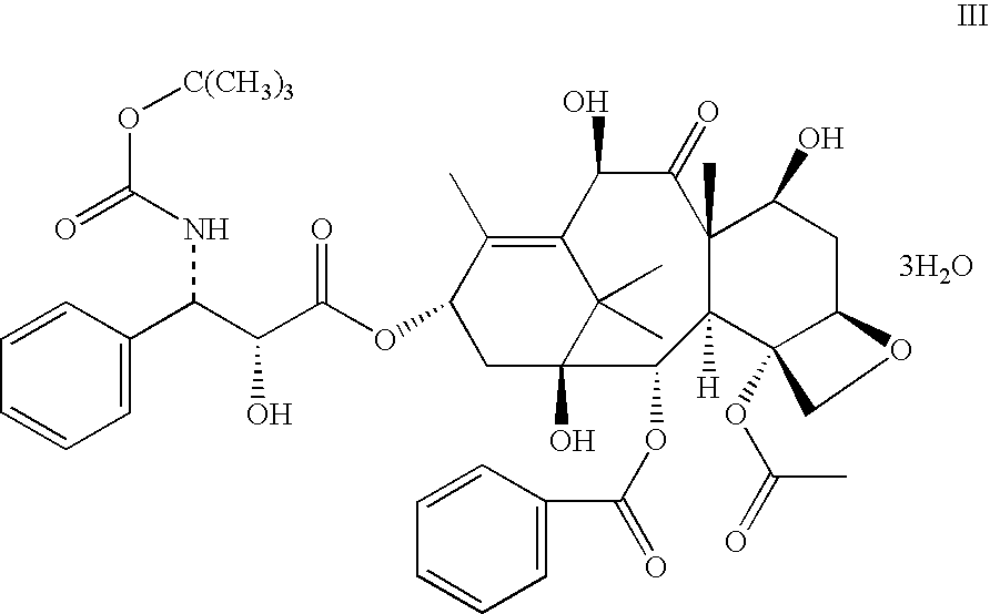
C1=CC(C(C(C(OC2CC3(O)C(C)(C)C(=C2C)C(O)C(=O)C2(C)C([H])(C4(OC(=O)C)C(CC2O)OC4)C3OC(=O)C2=CC=CC=C2)=O)O)NC(=O)O[C(CH3)3])=CC=C1.[3H2O]
